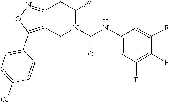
C12=C(C3=CC=C(Cl)C=C3)ON=C1CC(C)N(C(NC1=CC(F)=C(F)C(F)=C1)=O)C2
